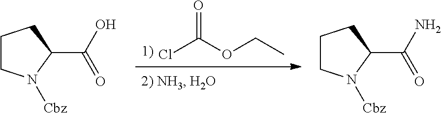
ClC(OCC)=O.C1CN([Cbz])C(C(O)=O)C1.C1CN([Cbz])C(C(N)=O)C1
